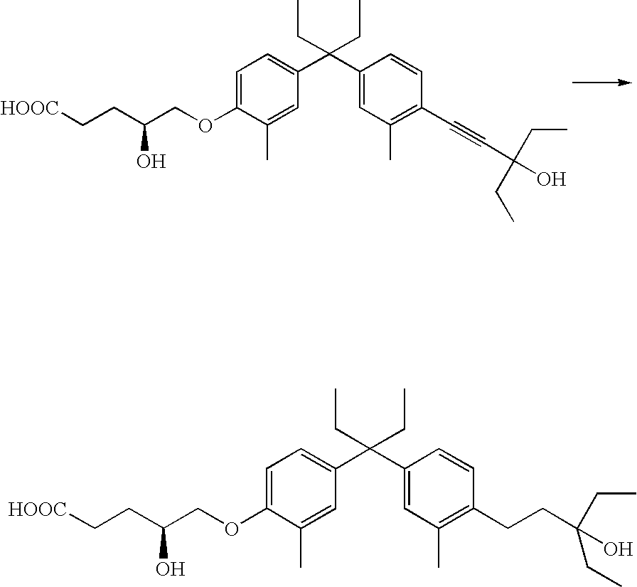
C1=C(OCC(CC[HOOC])O)C(C)=CC(C(C2=CC(C)=C(C#CC(O)(CC)CC)C=C2)(CC)CC)=C1.C1=C(OCC(CC[HOOC])O)C(C)=CC(C(C2=CC(C)=C(CCC(O)(CC)CC)C=C2)(CC)CC)=C1
